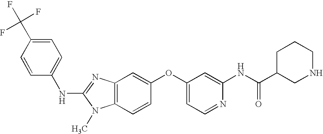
N(C1=NC2=C(N1C)C=CC(OC1=CC=NC(NC(C3CNCCC3)=O)=C1)=C2)C1=CC=C(C(F)(F)F)C=C1
